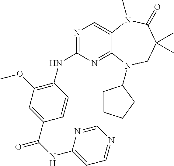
N1=C(NC2=C(OC)C=C(C(=O)NC3=CC=NC=N3)C=C2)N=C2C(=C1)N(C)C(=O)C(C)(C)CN2C1CCCC1
